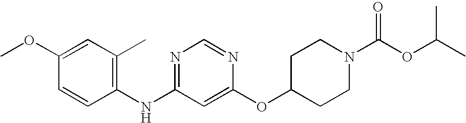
C1(OC)=CC(C)=C(NC2=NC=NC(OC3CCN(C(OC(C)C)=O)CC3)=C2)C=C1
